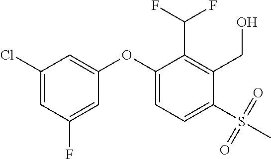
C1(OC2=CC=C(S(C)(=O)=O)C(CO)=C2C(F)F)=CC(Cl)=CC(F)=C1
